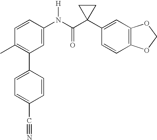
C1=CC(N(C(C2(C3=CC4=C(C=C3)OCO4)CC2)=O)[H])=CC(C2=CC=C(C#N)C=C2)=C1C
